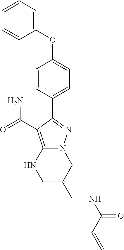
C1=CC=C(OC2=CC=C(C3=NN4C(=C3C(=O)N)NCC(CNC(C=C)=O)C4)C=C2)C=C1
